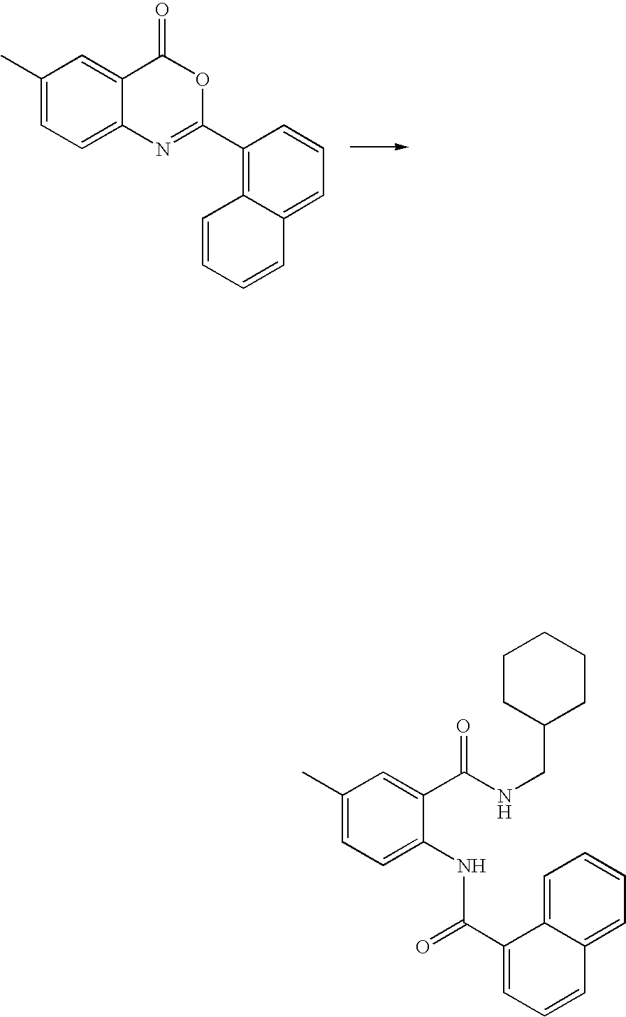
C1=CC=CC2=CC=CC(C3=NC4=CC=C(C)C=C4C(=O)O3)=C12.C1(C)=CC=C(NC(=O)C2=CC=CC3=CC=CC=C23)C(C(=O)NCC2CCCCC2)=C1
